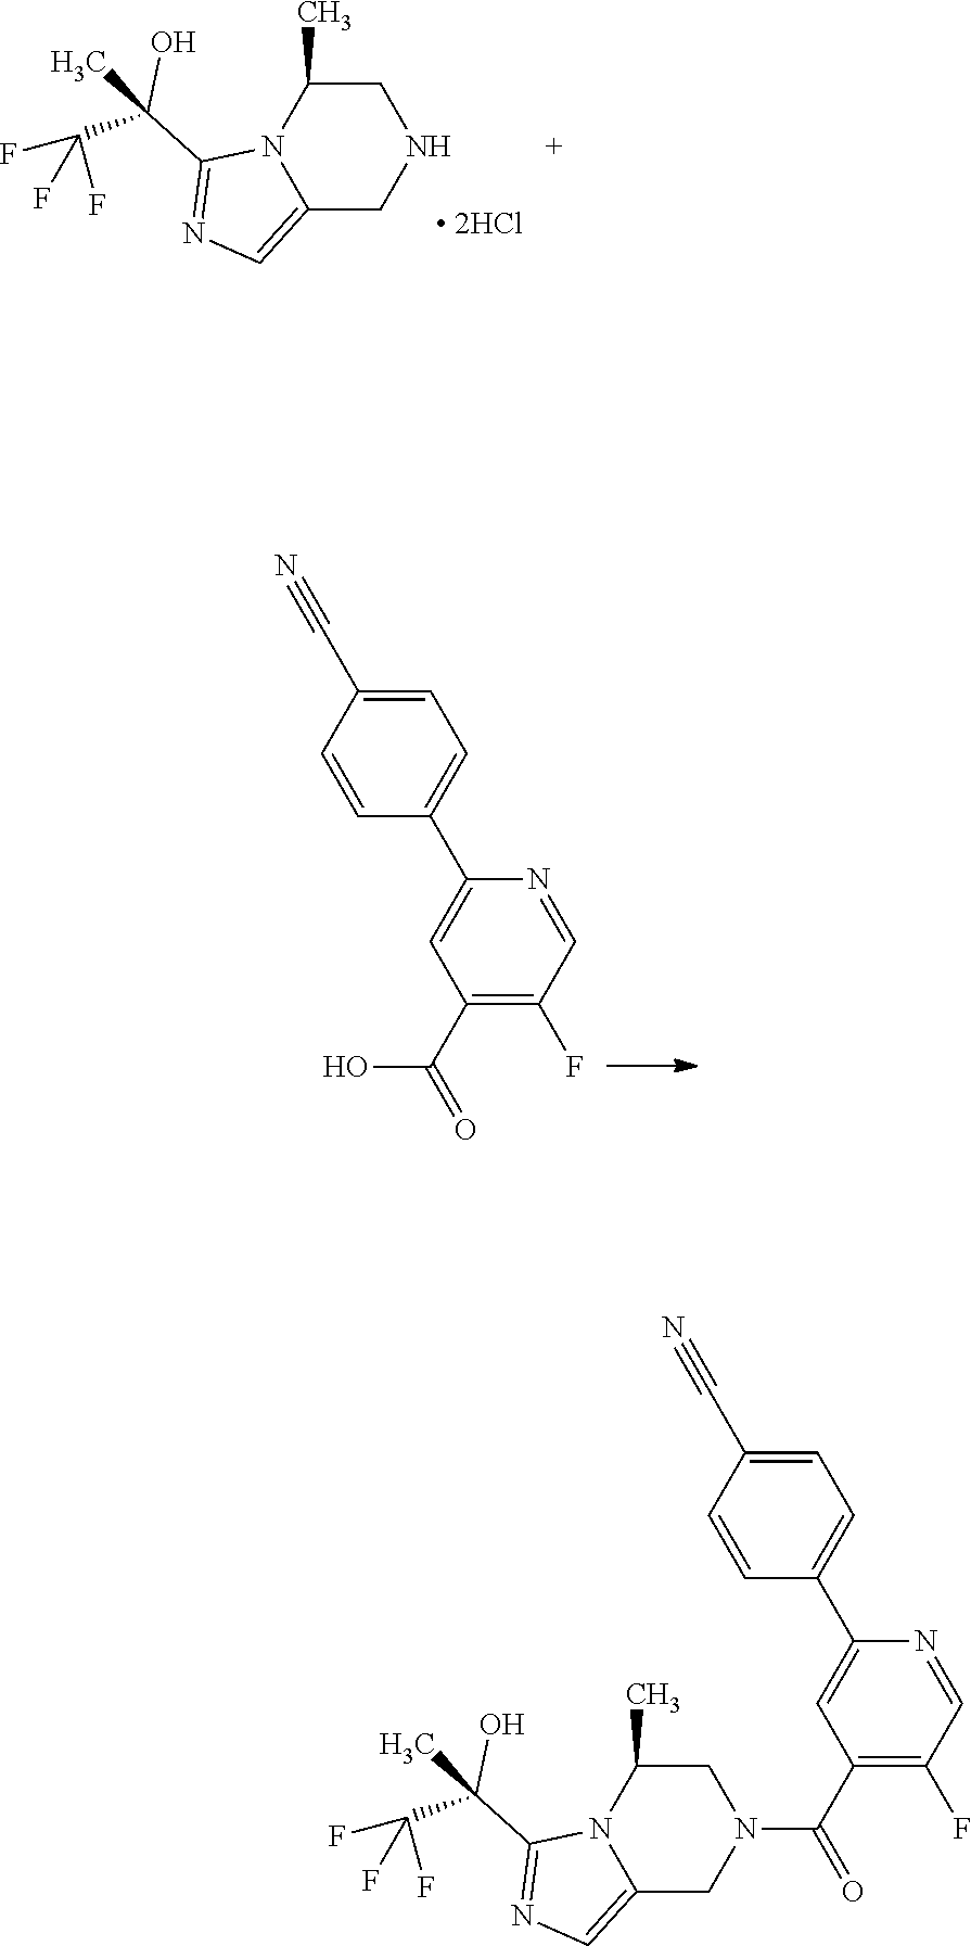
C1C(C)N2C(=CN=C2C(C(F)(F)F)(O)C)CN1.C1=C(C#N)C=CC(C2=CC(C(=O)O)=C(F)C=N2)=C1.C1C(C)N2C(=CN=C2C(C(F)(F)F)(O)C)CN1C(=O)C1=C(F)C=NC(C2=CC=C(C#N)C=C2)=C1
